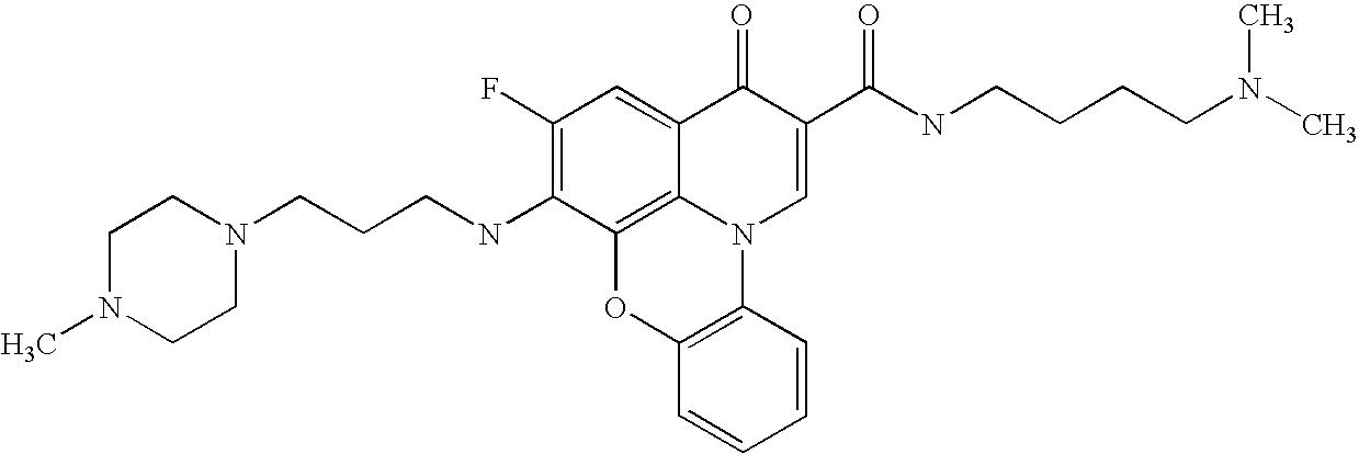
C1(F)=C(NCCCN2CCN(C)CC2)C2=C3C(=C1)C(=O)C(C(NCCCCN(C)C)=O)=CN3C1=C(O2)C=CC=C1
